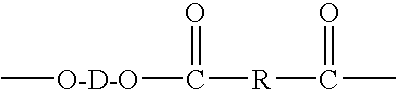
[O-D-O](C([R]C(C)=O)=O)C
